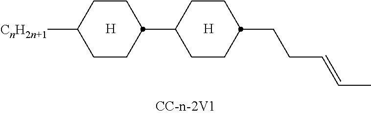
C1CC([CnH2n+1])CCC1C1CCC(CCC=CC)CC1.[H].[H]
